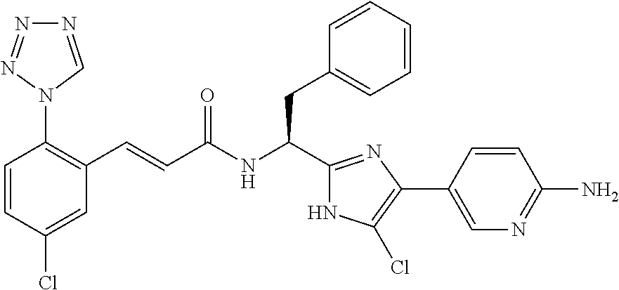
C1(Cl)=CC(C=CC(NC(CC2=CC=CC=C2)C2=NC(C3=CN=C(N)C=C3)=C(Cl)N2)=O)=C(N2C=NN=N2)C=C1
